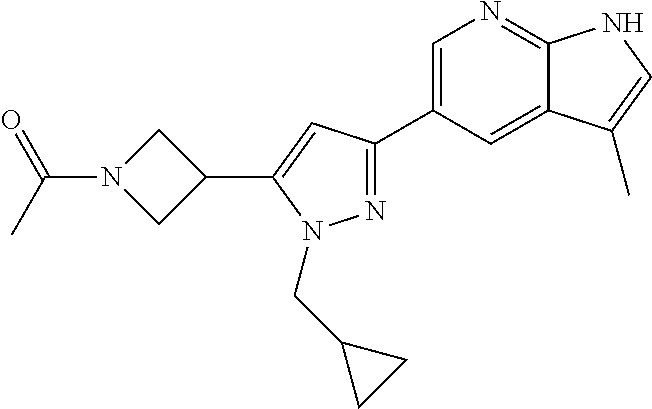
N1=C(C2=CN=C3C(=C2)C(C)=CN3)C=C(C2CN(C(C)=O)C2)N1CC1CC1
